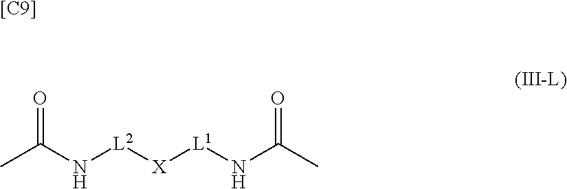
[X]([L2]NC(=O)C)[L1]NC(=O)C.[[C9]]
